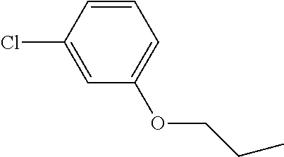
CCCOC1=CC=CC(Cl)=C1
